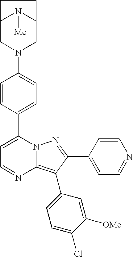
C12CN(C3=CC=C(C4=CC=NC5=C(C6=CC=C(Cl)C([OMe])=C6)C(C6=CC=NC=C6)=NN45)C=C3)CC(N1[Me])CC2
